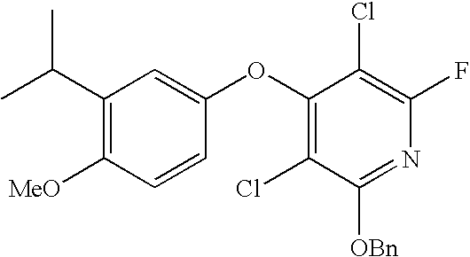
C1(C(C)C)=C([MeO])C=CC(OC2=C(Cl)C([OBn])=NC(F)=C2Cl)=C1
